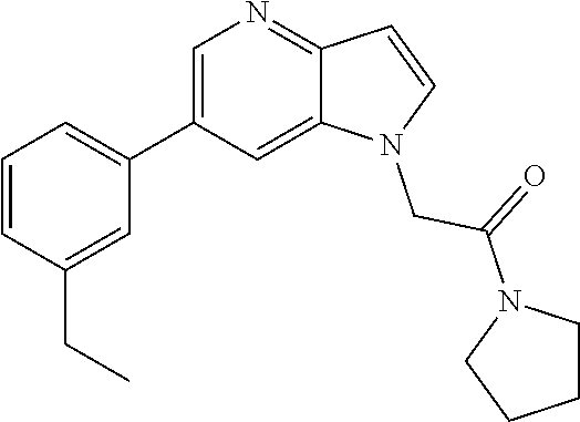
C1=C(C2=CC=CC(CC)=C2)C=C2C(=N1)C=CN2CC(=O)N1CCCC1
